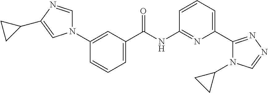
C1=C(C(NC2=NC(C3=NN=CN3C3CC3)=CC=C2)=O)C=C(N2C=NC(C3CC3)=C2)C=C1
